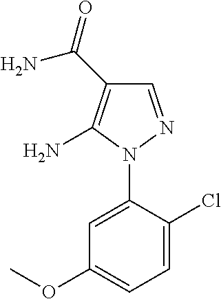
C1=NN(C2=CC(OC)=CC=C2Cl)C(N)=C1C(=O)N
